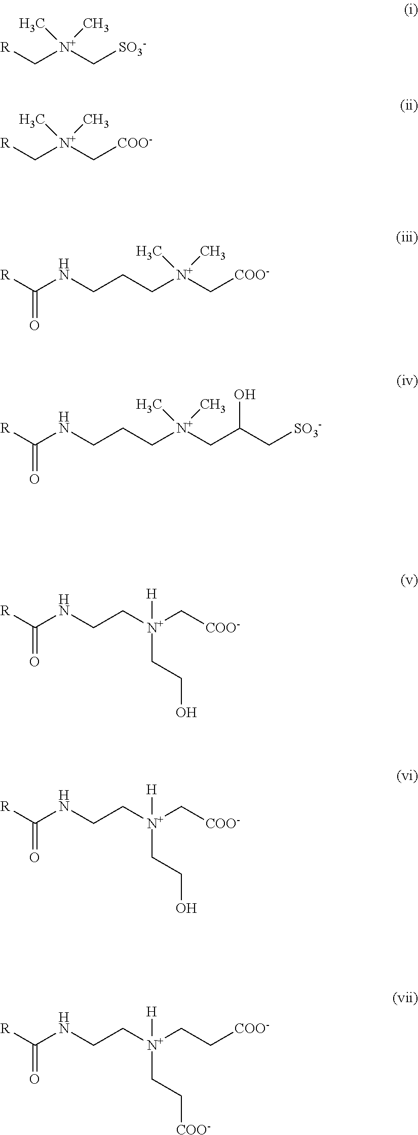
C([N+](CC[COO-])(CC[COO-])[H])CNC([R])=O.[R]C[N+](C[SO3-])(C)C.[R]C[N+](C[COO-])(C)C.C(C[N+](C[COO-])(C)C)CNC([R])=O.C(C[N+](CC(C[SO3-])O)(C)C)CNC([R])=O.C([N+](C[COO-])(CCO)[H])CNC([R])=O.C([N+](C[COO-])(CCO)[H])CNC([R])=O
